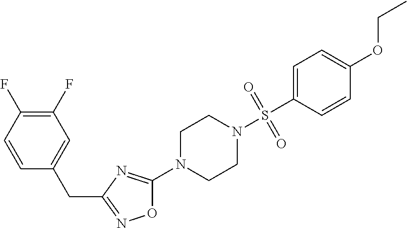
O1C(N2CCN(S(C3=CC=C(OCC)C=C3)(=O)=O)CC2)=NC(CC2=CC(F)=C(F)C=C2)=N1
